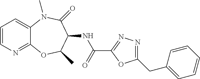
C1=CN=C2C(=C1)N(C)C(=O)C(NC(C1=NN=C(CC3=CC=CC=C3)O1)=O)C(C)O2
